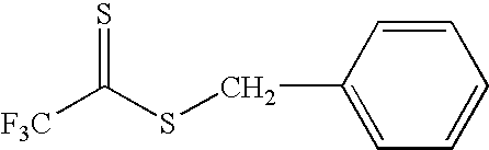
C1(CSC(=S)[F3C])=CC=CC=C1
